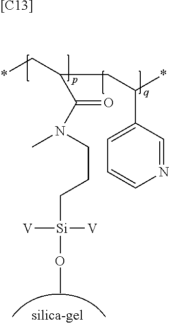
*CC(CC(*)C1=CC=CN=C1)C(N(CCC[Si]([V])([V])OC)C)=O.[[C13]]
